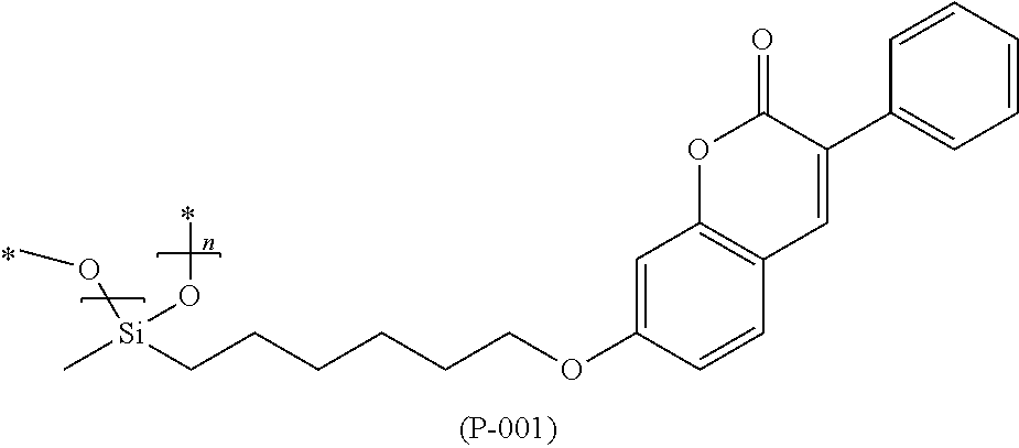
C1=C(OCCCCCC[Si](C)(OC)OC)C=CC2=C1OC(=O)C(C1=CC=CC=C1)=C2
